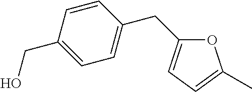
O1C(CC2=CC=C(CO)C=C2)=CC=C1C
